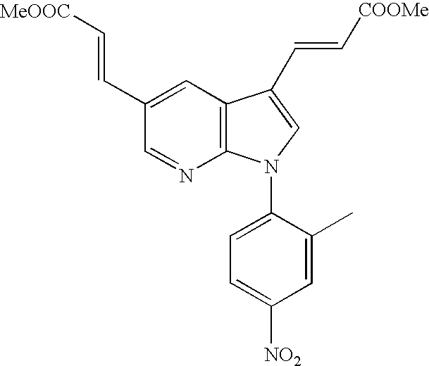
C1(C=C[MeOOC])=CC2=C(N=C1)N(C1=CC=C([NO2])C=C1C)C=C2C=C[COOMe]
